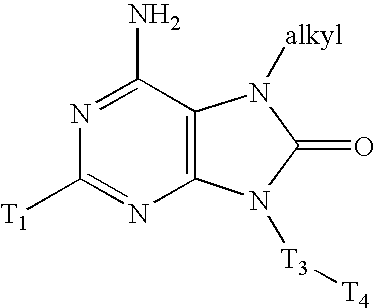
N1=C(N)C2=C(N=C1[T1])N([T3][T4])C(=O)N2[alkyl]
